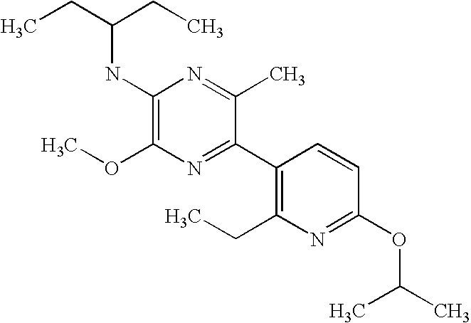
C1(OC)=C(NC(CC)CC)N=C(C)C(C2=C(CC)N=C(OC(C)C)C=C2)=N1
